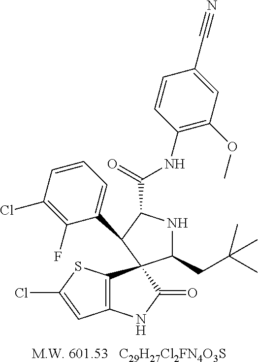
[C29H27Cl2FN4O3S].C12=C(C3(C(=O)N1)C(CC(C)(C)C)NC(C(=O)NC1=C(OC)C=C(C#N)C=C1)C3C1=CC=CC(Cl)=C1F)SC(Cl)=C2
